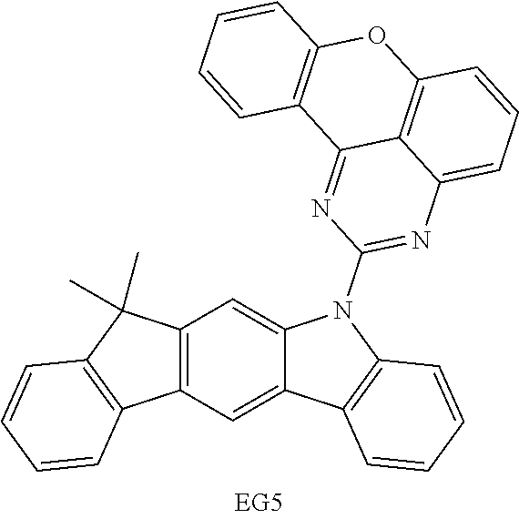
C12=C(C=C3C(=C1)N(C1=NC4=CC=CC5=C4C(=N1)C1=C(O5)C=CC=C1)C1=C3C=CC=C1)C1=C(C2(C)C)C=CC=C1
